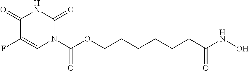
C1(=O)C(F)=CN(C(OCCCCCCC(NO)=O)=O)C(=O)N1
